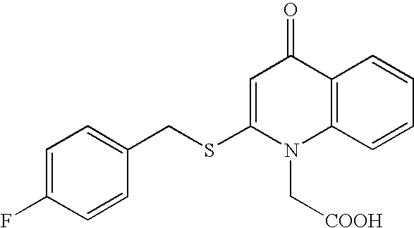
C1=C(F)C=CC(CSC2=CC(=O)C3=C(N2C[COOH])C=CC=C3)=C1
